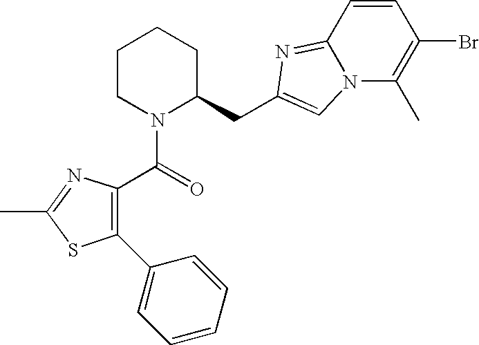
C1CN(C(=O)C2=C(C3=CC=CC=C3)SC(C)=N2)C(CC2=CN3C(=N2)C=CC(Br)=C3C)CC1
